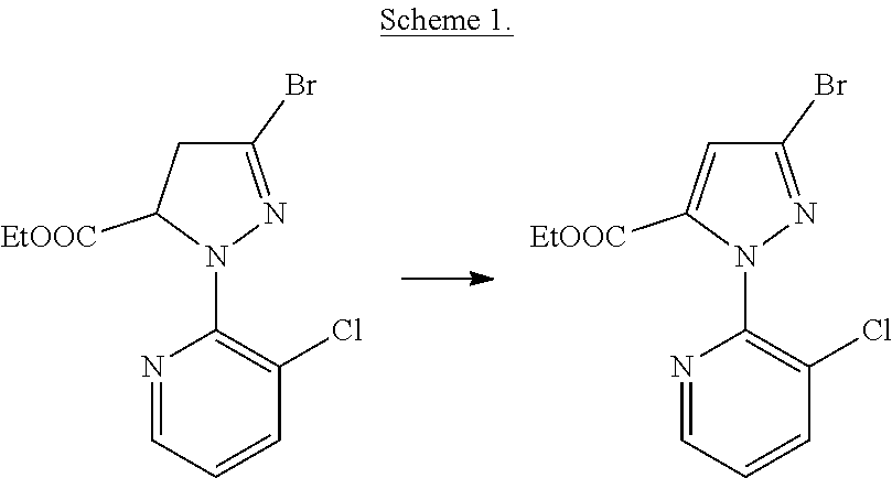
N1=CC=CC(Cl)=C1N1N=C(Br)CC1[EtOOC].N1=CC=CC(Cl)=C1N1N=C(Br)C=C1[EtOOC]
